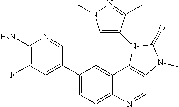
C1(N)=C(F)C=C(C2=CC=C3C(=C2)C2=C(C=N3)N(C)C(=O)N2C2=CN(C)N=C2C)C=N1
